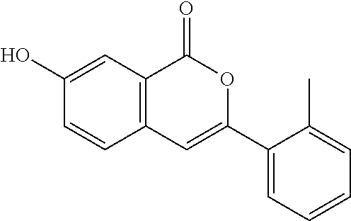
C12=C(C(=O)OC(C3=CC=CC=C3C)=C1)C=C(O)C=C2
